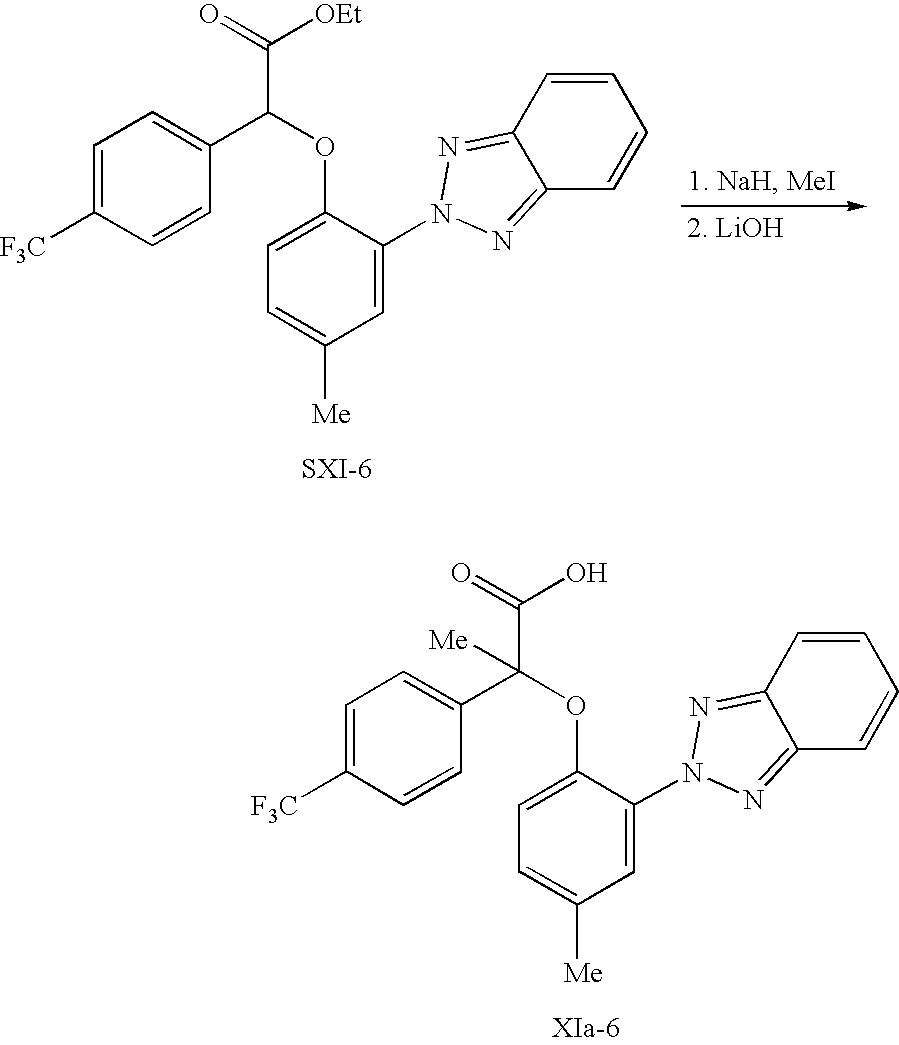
C1=C([F3C])C=CC(C(OC2=CC=C([Me])C=C2N2N=C3C=CC=CC3=N2)C(=O)[OEt])=C1.C1=C([F3C])C=CC(C(OC2=CC=C([Me])C=C2N2N=C3C=CC=CC3=N2)(C(=O)O)[Me])=C1
